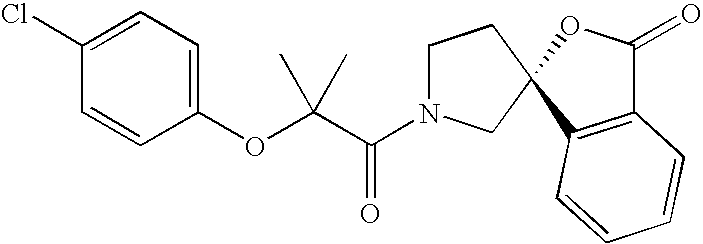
C1(OC(C(N2CCC3(C2)C2=C(C(=O)O3)C=CC=C2)=O)(C)C)=CC=C(Cl)C=C1
